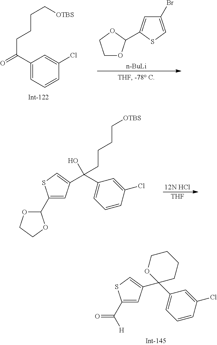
C1(C(=O)[H])=CC(C2(C3=CC=CC(Cl)=C3)CCCCO2)=CS1.C1(C(=O)CCCC[OTBS])=CC=CC(Cl)=C1.C1OC(C2=CC(Br)=CS2)OC1.[n-BuLi].[12N HCl].[THF].C1(C2OCCO2)=CC(C(C2=CC=CC(Cl)=C2)(O)CCCC[OTBS])=CS1
